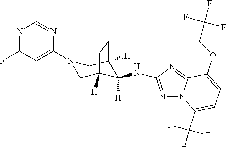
N1=C(F)C=C(N2CC3([H])C(NC4=NN5C(=N4)C(OCC(F)(F)F)=CC=C5C(F)(F)F)([H])C([H])(C2)CC3)N=C1
